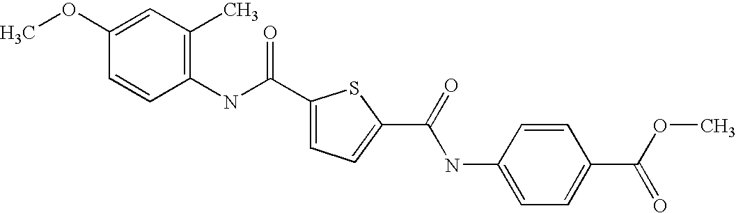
C1(C(NC2=C(C)C=C(OC)C=C2)=O)=CC=C(C(=O)NC2=CC=C(C(OC)=O)C=C2)S1
